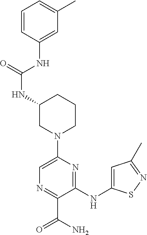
N(C1CN(C2=CN=C(C(N)=O)C(NC3=CC(C)=NS3)=N2)CCC1)C(=O)NC1=CC(C)=CC=C1
